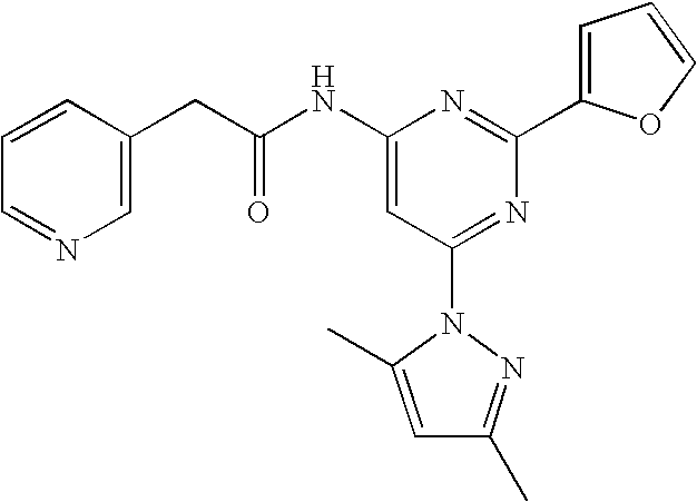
C1(NC(CC2=CN=CC=C2)=O)=CC(N2C(C)=CC(C)=N2)=NC(C2=CC=CO2)=N1
